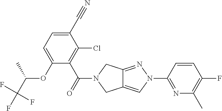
O(C1=CC=C(C#N)C(Cl)=C1C(=O)N1CC2=CN(C3=NC(C)=C(F)C=C3)N=C2C1)C(C(F)(F)F)C
